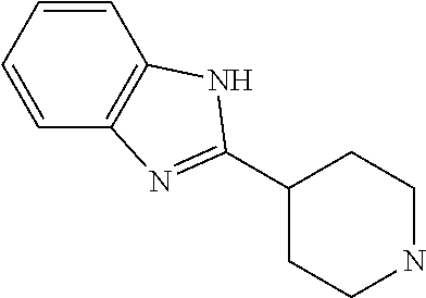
C1=CC=CC2=C1NC(C1CCNCC1)=N2
